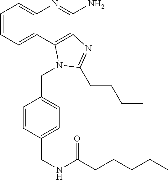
C1=CC=C2C(=C1)N=C(N)C1=C2N(CC2=CC=C(CNC(CCCCC)=O)C=C2)C(CCCC)=N1
